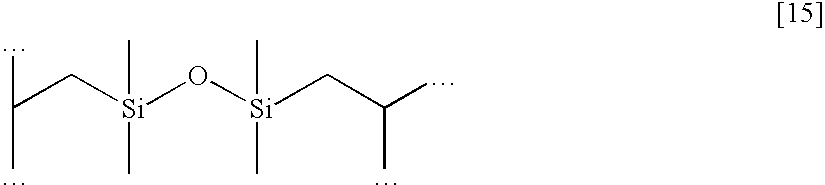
C(C[Si](C)(C)O[Si](C)(C)CC(C)C)(C)C
